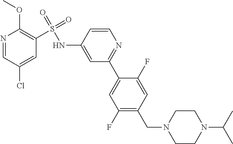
C1(F)=C(CN2CCN(C(C)C)CC2)C=C(F)C(C2=NC=CC(NS(=O)(=O)C3=C(OC)N=CC(Cl)=C3)=C2)=C1
